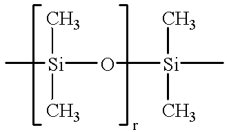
C[Si](O[Si](C)(C)C)(C)C
